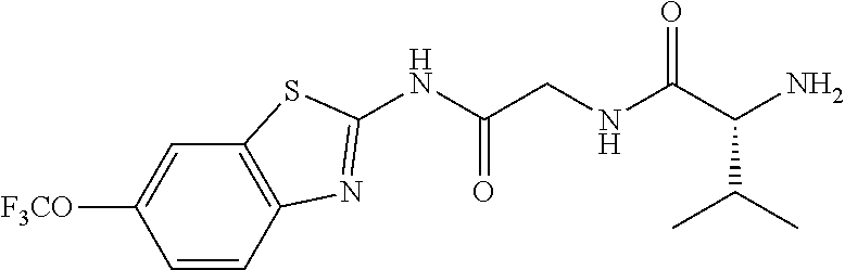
C1=CC2=C(C=C1[F3CO])SC(NC(CNC(C(N)C(C)C)=O)=O)=N2
